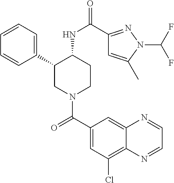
C1=CC=C(C2CN(C(C3=CC(Cl)=C4C(=C3)N=CC=N4)=O)CCC2NC(=O)C2=NN(C(F)F)C(C)=C2)C=C1
